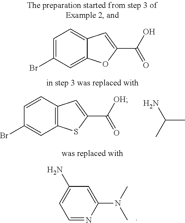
C1=NC(N(C)C)=CC(N)=C1.C12=C(C=CC(Br)=C1)C=C(C([OH])=O)S2.C(C)(C)N.C12=CC(Br)=CC=C1C=C(C(O)=O)O2
